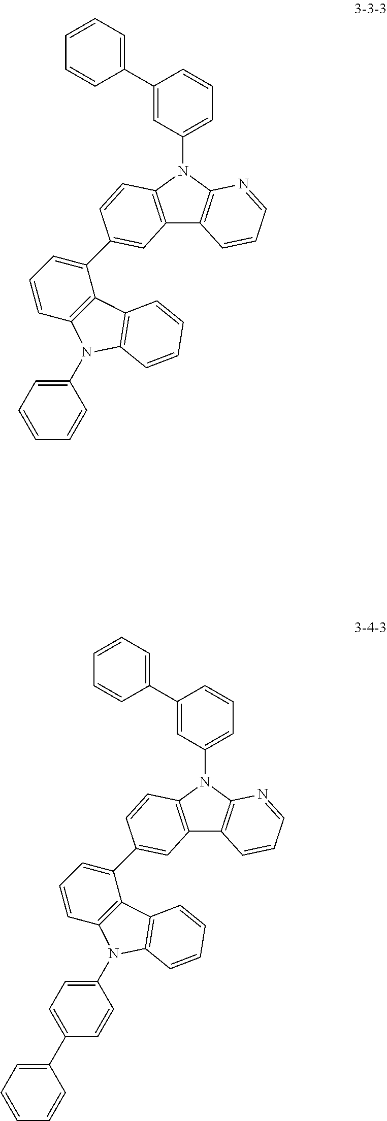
C12=C(N(C3=CC=CC(C4=CC=CC=C4)=C3)C3=C1C=CC=N3)C=CC(C1=CC=CC3=C1C1=C(N3C3=CC=CC=C3)C=CC=C1)=C2.C12=C(N(C3=CC=CC(C4=CC=CC=C4)=C3)C3=C1C=CC=N3)C=CC(C1=CC=CC3=C1C1=C(C=CC=C1)N3C1=CC=C(C3=CC=CC=C3)C=C1)=C2
